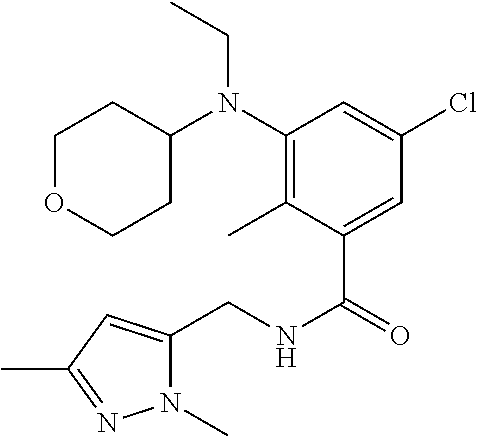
N(C(C1=CC(Cl)=CC(N(CC)C2CCOCC2)=C1C)=O)CC1=CC(C)=NN1C
